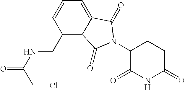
C1=CC(CNC(CCl)=O)=C2C(=C1)C(=O)N(C1C(=O)NC(=O)CC1)C2=O
